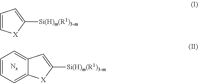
C12=CC=CC=C1[X]C([Si(H)m(R1)3-m])=C2.C1=C[X]C([Si(H)m(R1)3-m])=C1
